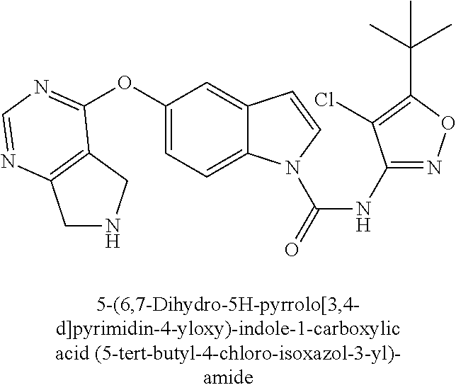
C1(OC2=NC=NC3=C2CNC3)=CC=C2C(=C1)C=CN2C(=O)NC1=NOC(C(C)(C)C)=C1Cl
